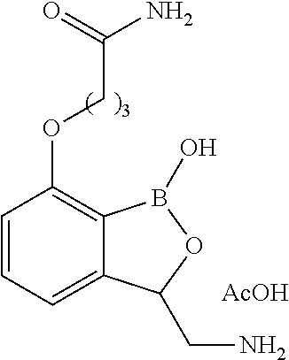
C1=CC=C2C(=C1OCC(N)=O)B(O)OC2CN.[AcOH]
